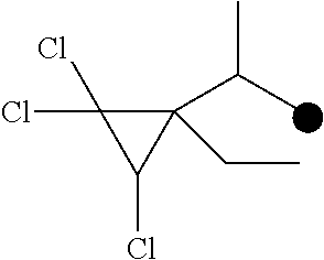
C1(C(C)C)(CC)C(Cl)(Cl)C1Cl
